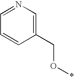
C1(CO*)=CN=CC=C1
